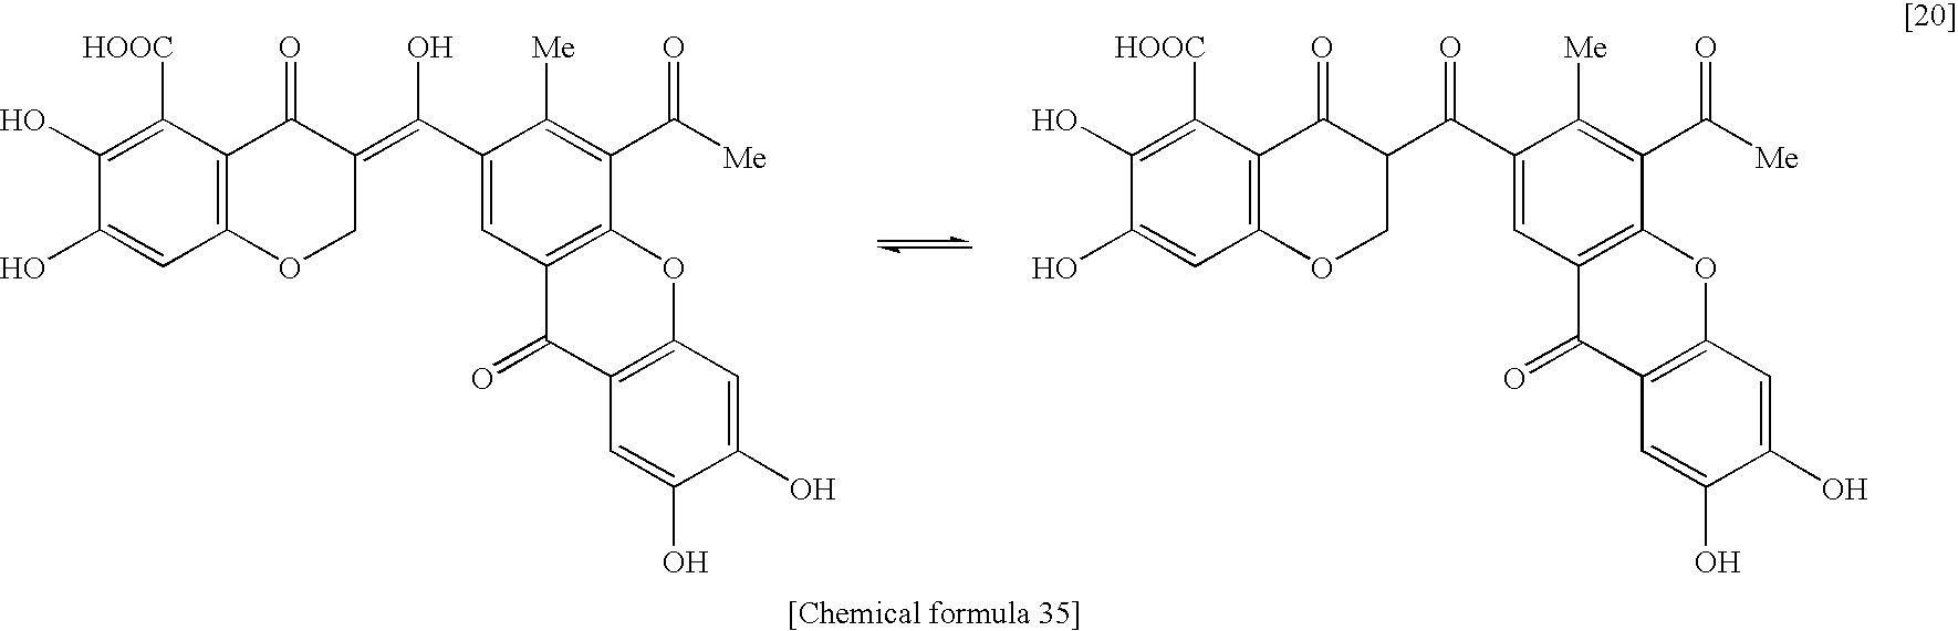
C12=C(C([HOOC])=C(O)C(O)=C1)C(=O)C(=C(C1=CC3=C(C(C([Me])=O)=C1[Me])OC1=C(C3=O)C=C(O)C(O)=C1)O)CO2.C12=C(C([HOOC])=C(O)C(O)=C1)C(=O)C(C(C1=CC3=C(C(C([Me])=O)=C1[Me])OC1=C(C3=O)C=C(O)C(O)=C1)=O)CO2
